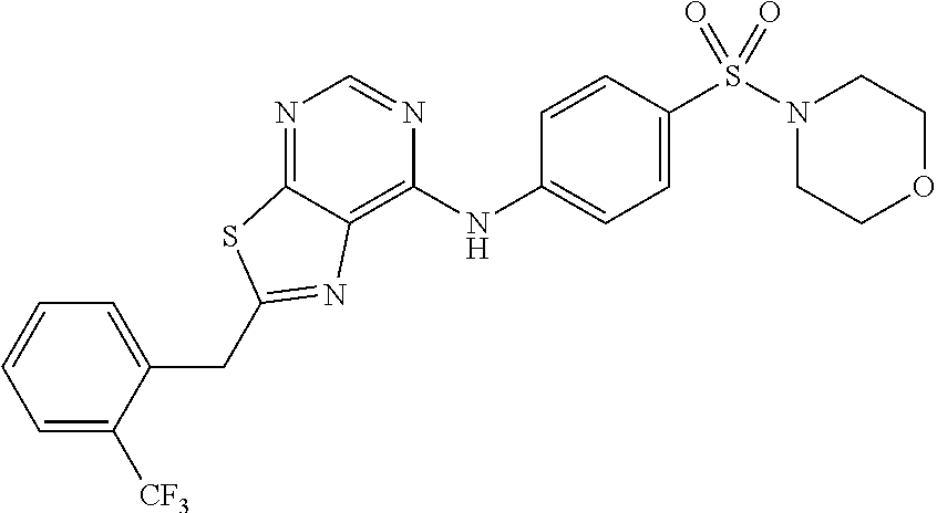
C1=C([CF3])C(CC2=NC3=C(NC4=CC=C(S(N5CCOCC5)(=O)=O)C=C4)N=CN=C3S2)=CC=C1
